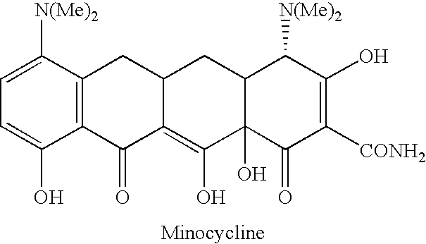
C12=C(C([N(Me)2])=CC=C1O)CC1C(=C(O)C3(O)C(C1)C([N(Me)2])C(O)=C([CONH2])C3=O)C2=O
